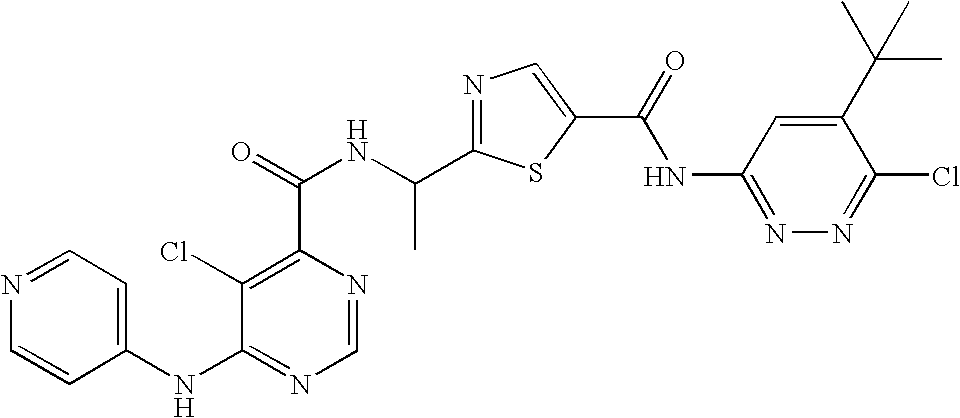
C1=NC(C(=O)NC(C2=NC=C(C(NC3=NN=C(Cl)C(C(C)(C)C)=C3)=O)S2)C)=C(Cl)C(NC2=CC=NC=C2)=N1
